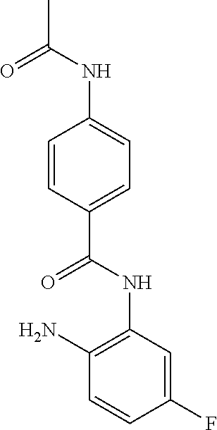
CC(=O)NC1=CC=C(C(=O)NC2=C(N)C=CC(F)=C2)C=C1
